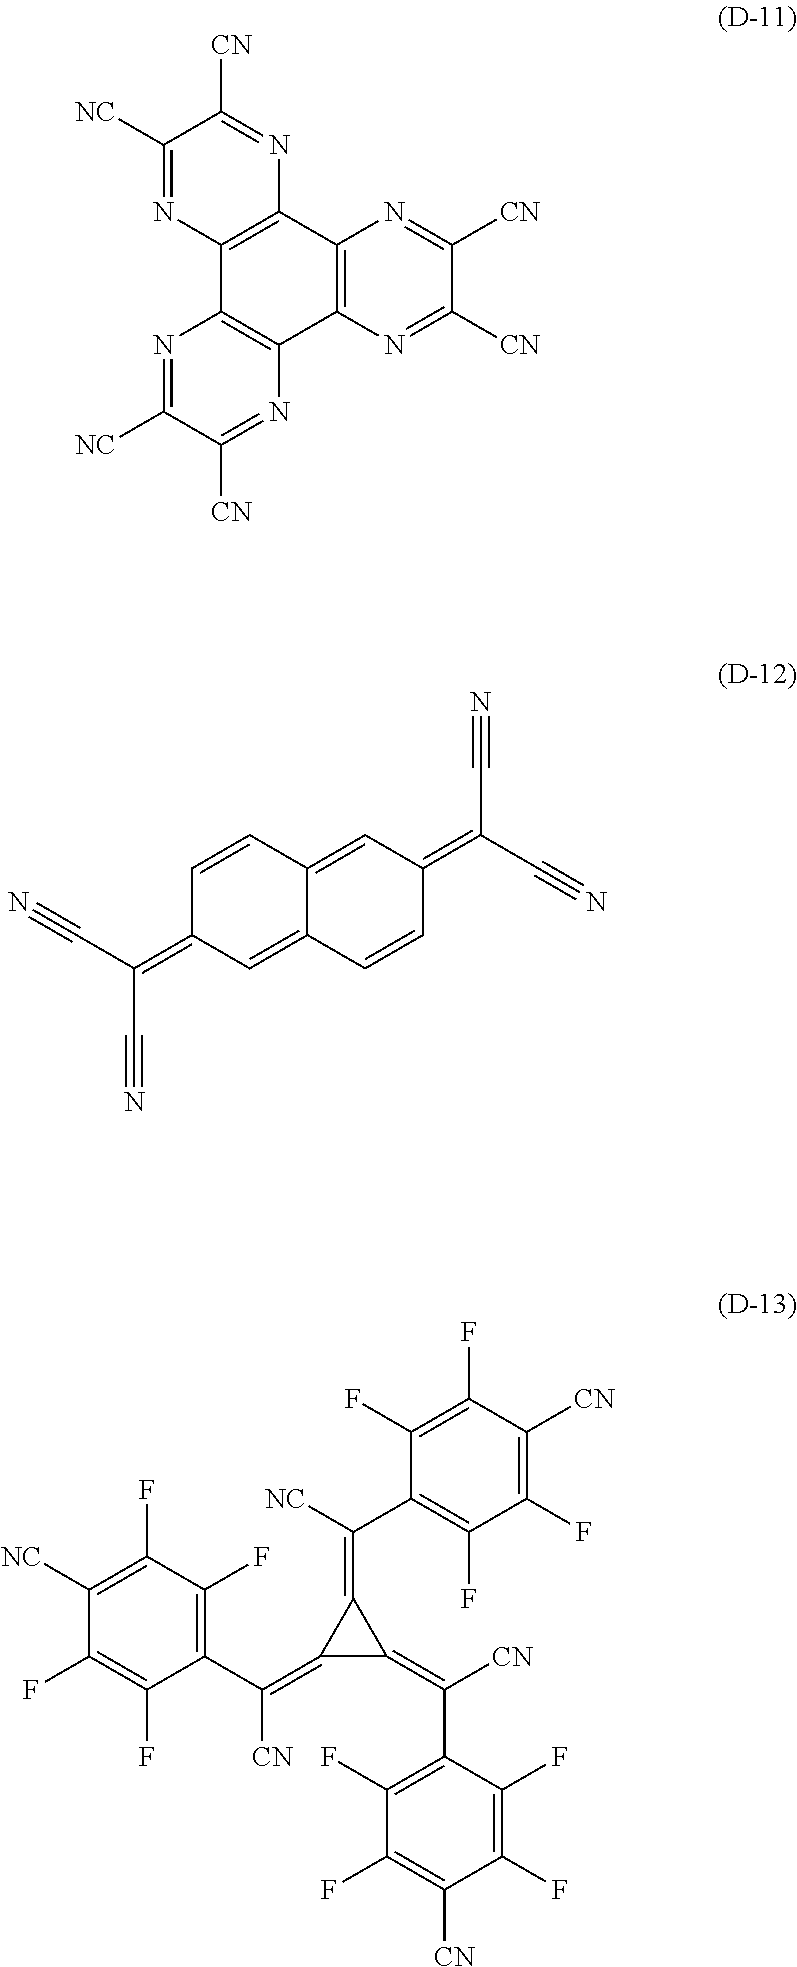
C12=C(N=C([CN])C([CN])=N1)C1=C(C3=C2N=C([CN])C([NC])=N3)N=C([NC])C([CN])=N1.C1=CC2=CC(=C(C#N)C#N)C=CC2=CC1=C(C#N)C#N.C1([NC])=C(F)C(F)=C(C(=C2C(=C([CN])C3=C(F)C(F)=C([CN])C(F)=C3F)C2=C([NC])C2=C(F)C(F)=C([CN])C(F)=C2F)[CN])C(F)=C1F
